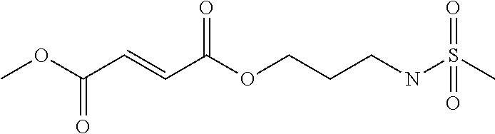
COC(C=CC(OCCCNS(C)(=O)=O)=O)=O
